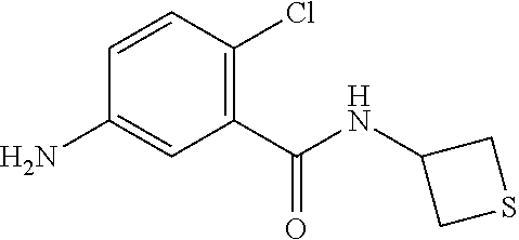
C1=CC(Cl)=C(C(NC2CSC2)=O)C=C1N
